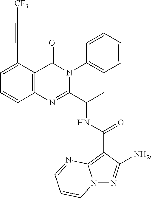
C1=C(C#C[CF3])C2=C(C=C1)N=C(C(C)NC(=O)C1=C3N(N=C1[NH2])C=CC=N3)N(C1=CC=CC=C1)C2=O
